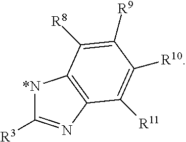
[*N]1C([R3])=NC2=C1C([R8])=C([R9])C([R10])=C2[R11]
